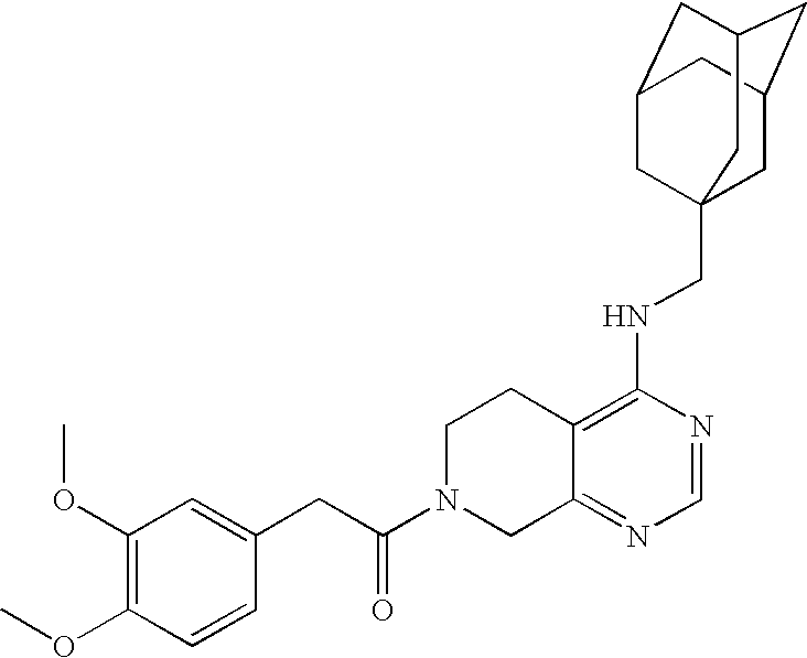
C12=C(NCC34CC5CC(CC(C3)C5)C4)N=CN=C1CN(C(CC1=CC(OC)=C(OC)C=C1)=O)CC2
